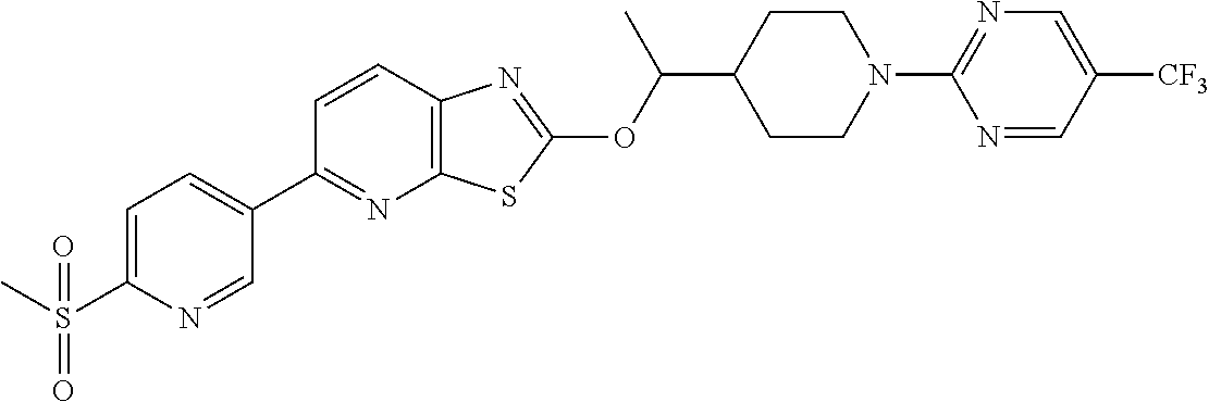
C1=CC2=C(N=C1C1=CC=C(S(C)(=O)=O)N=C1)SC(OC(C1CCN(C3=NC=C([CF3])C=N3)CC1)C)=N2
